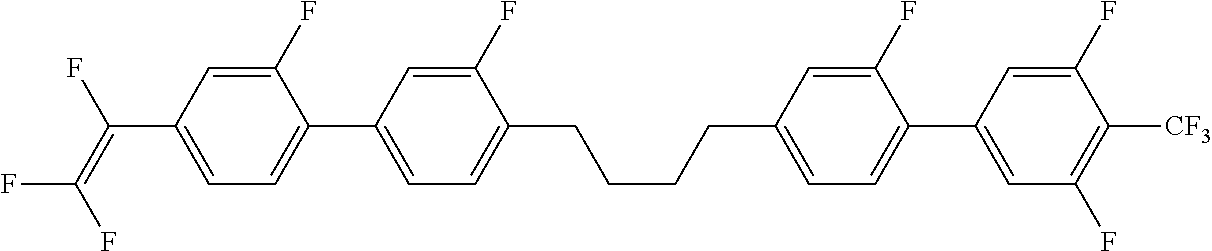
C1(F)=CC(C(=C(F)F)F)=CC=C1C1=CC=C(CCCCC2=CC=C(C3=CC(F)=C([CF3])C(F)=C3)C(F)=C2)C(F)=C1
